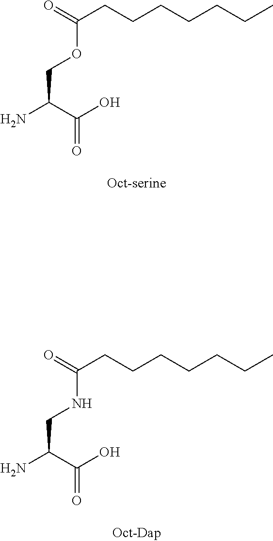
NC(C(O)=O)COC(=O)CCCCCCC.NC(C(O)=O)CNC(=O)CCCCCCC
